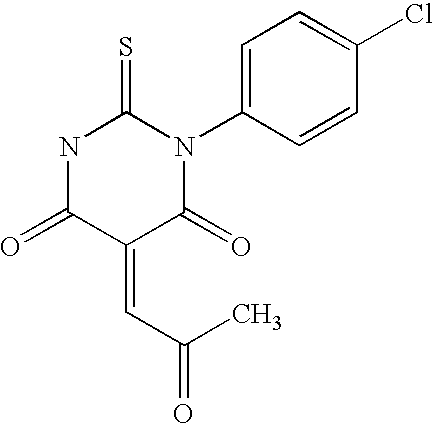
C(=C1C(=O)NC(=S)N(C2=CC=C(Cl)C=C2)C1=O)C(=O)C
